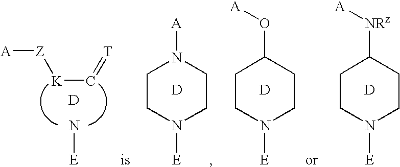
[A][Z][K]C=[T].[D].N[E].C1CN([E])CCN1[A].[D].C1CN([E])CCC1O[A].[D].C1CN([E])CCC1[NRz][A].[D]
